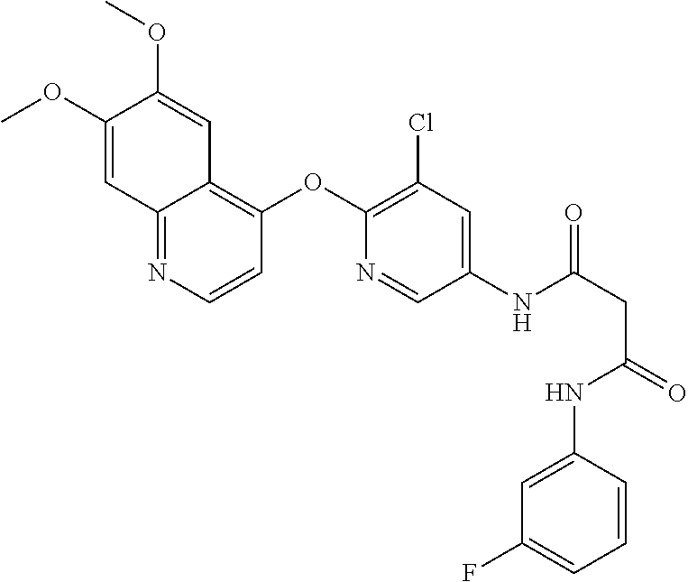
C12=NC=CC(OC3=C(Cl)C=C(NC(CC(NC4=CC(F)=CC=C4)=O)=O)C=N3)=C1C=C(OC)C(OC)=C2
